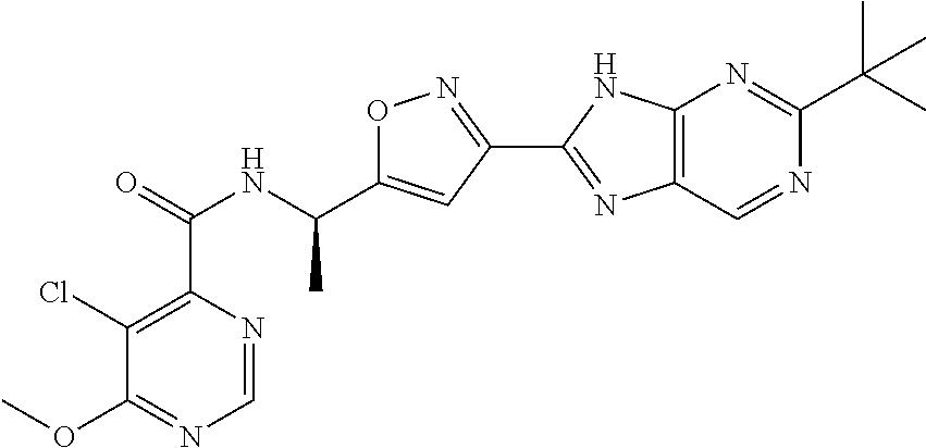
C1=NC(C(=O)NC(C2=CC(C3=NC4=C(N3)N=C(C(C)(C)C)N=C4)=NO2)C)=C(Cl)C(OC)=N1
